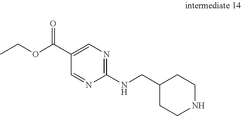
C1(NCC2CCNCC2)=NC=C(C(OCC)=O)C=N1
